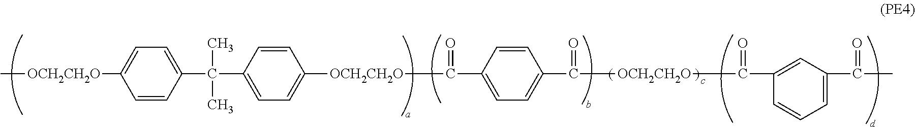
C[OCH2CH2O]C1=CC=C(C(C2=CC=C([OCH2CH2O]C(C3=CC=C(C(=O)[OCH2CH2O]C(C4=CC(C(C)=O)=CC=C4)=O)C=C3)=O)C=C2)(C)C)C=C1
